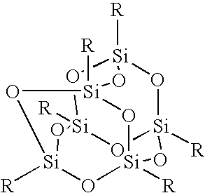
[Si]12([R])O[Si]3([R])O[Si]([R])(O1)O[Si]1([R])O[Si]([R])(O[Si]([R])(O1)O2)O3
